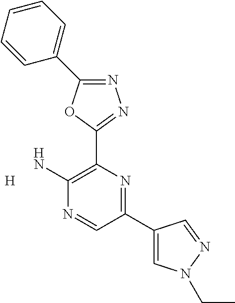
[H].N1=C(C2=CC=CC=C2)OC(C2=C(N)N=CC(C3=CN(CC)N=C3)=N2)=N1
